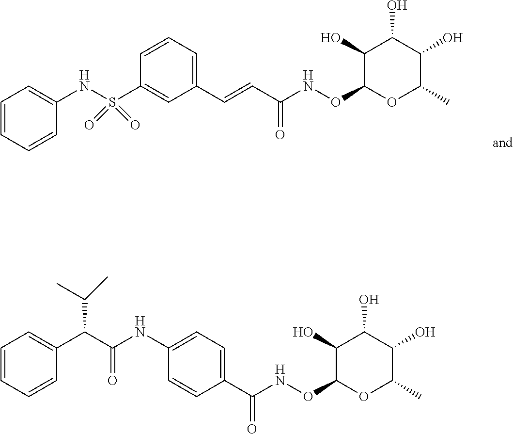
C1=CC(S(NC2=CC=CC=C2)(=O)=O)=CC(C=CC(NOC2OC(C)C(O)C(O)C2O)=O)=C1.C1(C(NOC2OC(C)C(O)C(O)C2O)=O)=CC=C(NC(C(C2=CC=CC=C2)C(C)C)=O)C=C1
